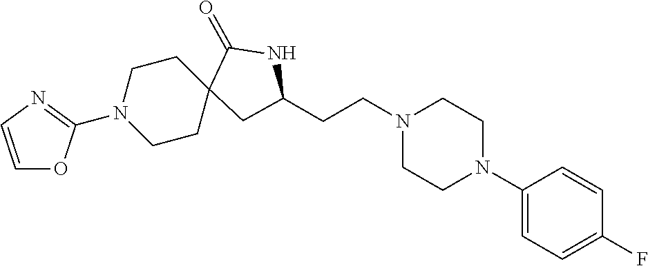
C1(N2CCN(CCC3CC4(CCN(C5=NC=CO5)CC4)C(=O)N3)CC2)=CC=C(F)C=C1
